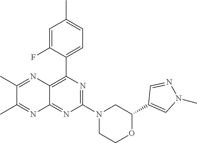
C1(C2=CN(C)N=C2)OCCN(C2=NC(C3=CC=C(C)C=C3F)=C3C(=N2)N=C(C)C(C)=N3)C1
